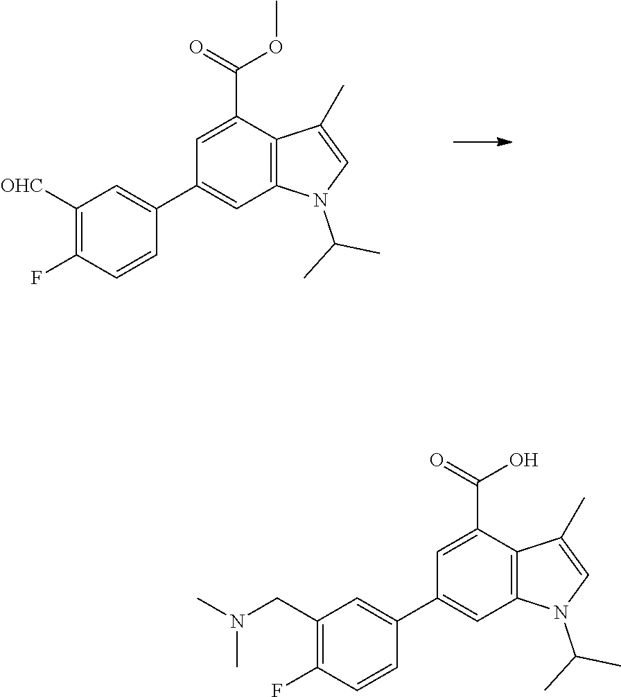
O(C(=O)C1=CC(C2=CC([OHC])=C(F)C=C2)=CC2=C1C(C)=CN2C(C)C)C.OC(=O)C1=CC(C2=CC(CN(C)C)=C(F)C=C2)=CC2=C1C(C)=CN2C(C)C
